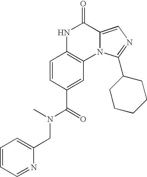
C1=CC(C(=O)N(C)CC2=CC=CC=N2)=CC2=C1NC(=O)C1=CN=C(C3CCCCC3)N21
